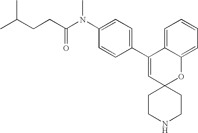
C1(C2=CC=C(N(C(CCC(C)C)=O)C)C=C2)=CC2(OC3=CC=CC=C13)CCNCC2
